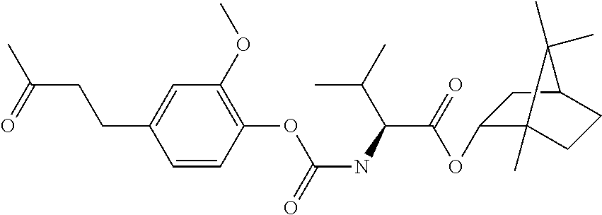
C1=CC(OC(NC(C(=O)OC2C3(C)CCC(C2)C3(C)C)C(C)C)=O)=C(OC)C=C1CCC(C)=O
